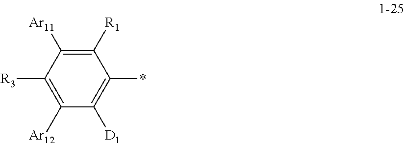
C1([R1])=C([Ar11])C([R3])=C([Ar12])C([D1])=C1*
